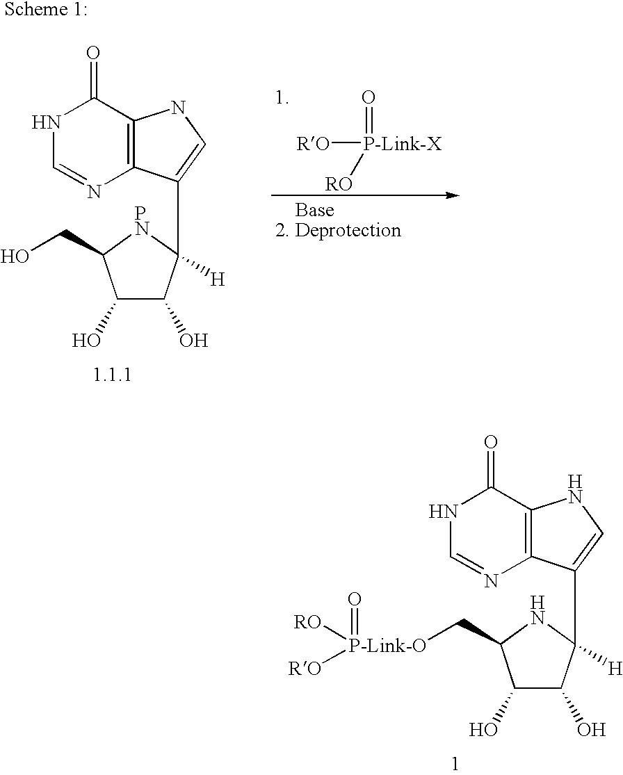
N1C=NC2=C(C1=O)NC=C2C1([H])C(O)C(O)C(C[P-Link-O](=O)([RO])[RO])N1.N1C=NC2=C(C1=O)NC=C2C1([H])C(O)C(O)C(CO)[PN]1.[RO][P-Link-X](=O)[RO]
